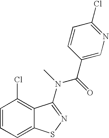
C1=CC=C2C(=C1Cl)C(N(C)C(=O)C1=CN=C(Cl)C=C1)=NS2
